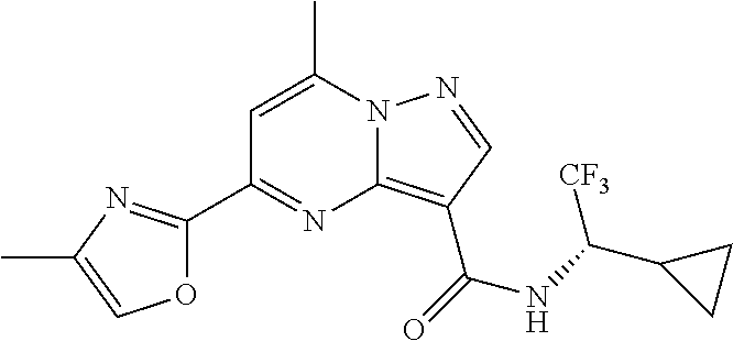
C1=C(C)N2C(=C(C(=O)NC(C3CC3)[CF3])C=N2)N=C1C1=NC(C)=CO1
